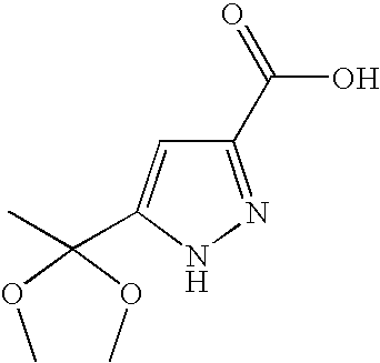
C1(C(=O)O)=NNC(C(OC)(OC)C)=C1
